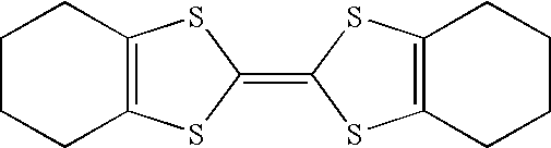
C12=C(SC(=C3SC4=C(S3)CCCC4)S1)CCCC2
